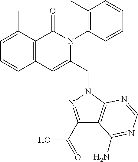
C1=C(C)C2=C(C=C1)C=C(CN1C3=C(C(C(=O)O)=N1)C(N)=NC=N3)N(C1=C(C)C=CC=C1)C2=O
